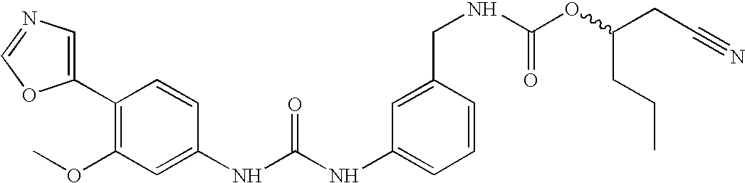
C1(C2=C(OC)C=C(NC(NC3=CC=CC(CNC(OC(CCC)CC#N)=O)=C3)=O)C=C2)=CN=CO1
